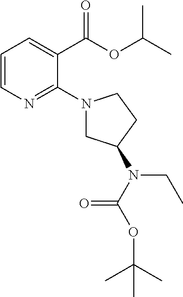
C1=CN=C(N2CC(N(C(OC(C)(C)C)=O)CC)CC2)C(C(OC(C)C)=O)=C1
